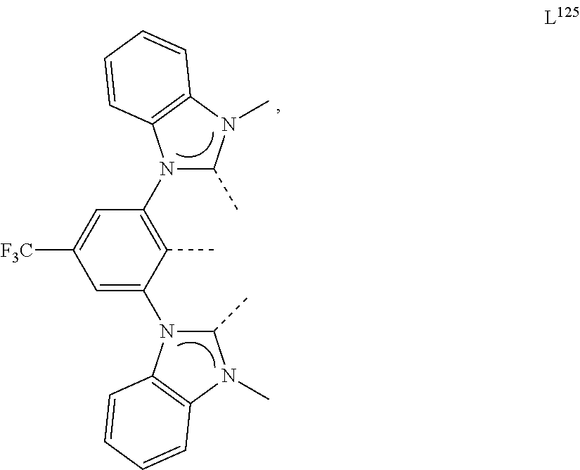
C1=C(N2C(C)N(C)C3=C2C=CC=C3)C(C)=C(N2C(C)N(C)C3=C2C=CC=C3)C=C1[F3C]
